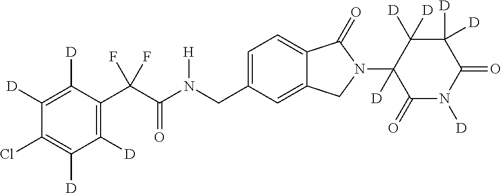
C1([D])=C([D])C(C(C(N(CC2=CC=C3C(=C2)CN(C2([D])C(=O)N([D])C(=O)C([D])([D])C2([D])[D])C3=O)[H])=O)(F)F)=C([D])C([D])=C1Cl
